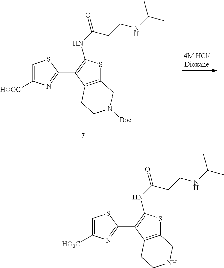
C1=C([HO2C])N=C(C2=C(NC(=O)CCNC(C)C)SC3=C2CCNC3)S1.C1=C([HOOC])N=C(C2=C(NC(=O)CCNC(C)C)SC3=C2CCN([Boc])C3)S1
